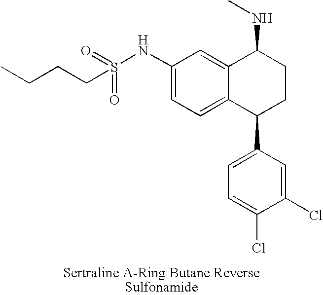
C1(NS(CCCC)(=O)=O)=CC=C2C(=C1)C(NC)CCC2C1=CC=C(Cl)C(Cl)=C1
